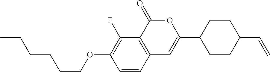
C1=CC2=C(C(F)=C1OCCCCCC)C(=O)OC(C1CCC(C=C)CC1)=C2
